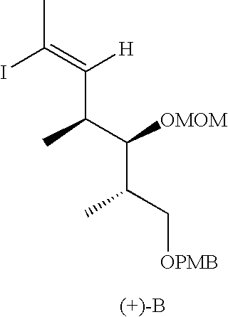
C(C(C(C(C[OPMB])C)[OMOM])C)(=C(C)I)[H]
